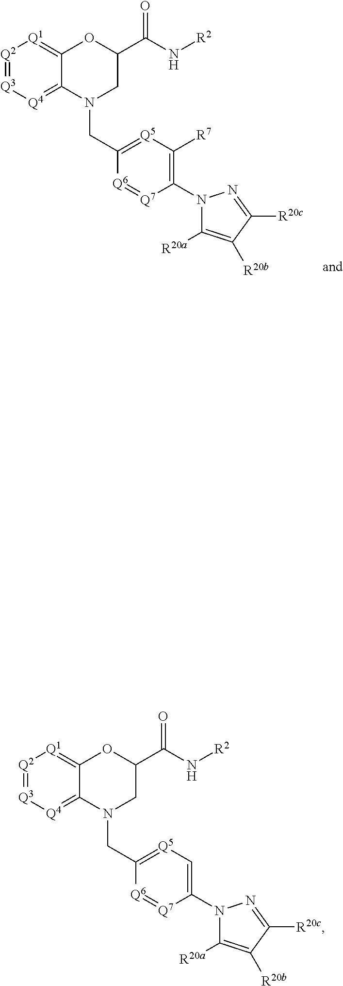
[Q2]1=[Q3][Q4]=C2C(=[Q1]1)OC(C(N[R2])=O)CN2CC1=[Q5]C([R7])=C(N2C([R20a])=C([R20b])C([R20c])=N2)[Q7]=[Q6]1.[Q2]1=[Q3][Q4]=C2C(=[Q1]1)OC(C(N[R2])=O)CN2CC1=[Q5]C=C(N2C([R20a])=C([R20b])C([R20c])=N2)[Q7]=[Q6]1
